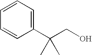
C1(C(CO)(C)C)=CC=CC=C1
